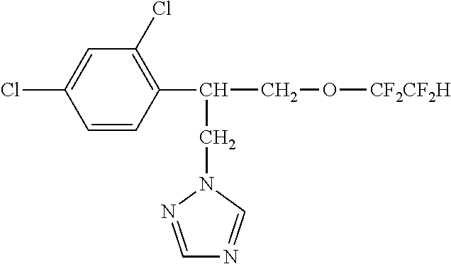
C(C(C1=C(Cl)C=C(Cl)C=C1)CO[CF2CF2H])N1N=CN=C1
